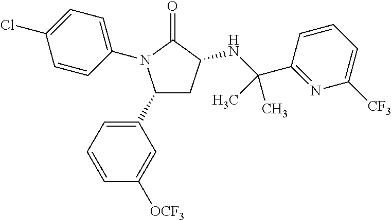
C1(C2=CC=CC([OCF3])=C2)CC(NC(C2=NC([CF3])=CC=C2)(C)C)C(=O)N1C1=CC=C(Cl)C=C1
